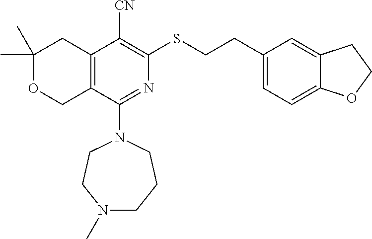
C1(C)(C)OCC2=C(C1)C([CN])=C(SCCC1=CC=C3C(=C1)CCO3)N=C2N1CCN(C)CCC1
